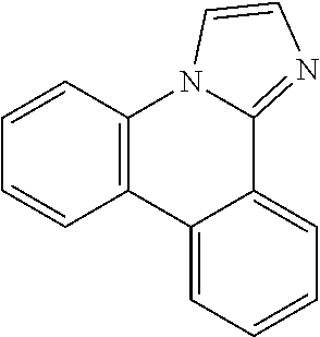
C12=C(C=CC=C1)N1C(=NC=C1)C1=CC=CC=C21
